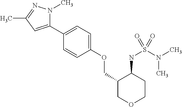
C1(C2=CC=C(OCC3COCCC3NS(N(C)C)(=O)=O)C=C2)=CC(C)=NN1C
